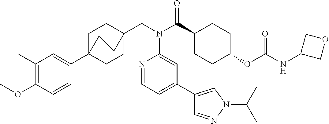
C1(C)=C(OC)C=CC(C23CCC(CN(C(C4CCC(OC(NC5COC5)=O)CC4)=O)C4=CC(C5=CN(C(C)C)N=C5)=CC=N4)(CC2)CC3)=C1
